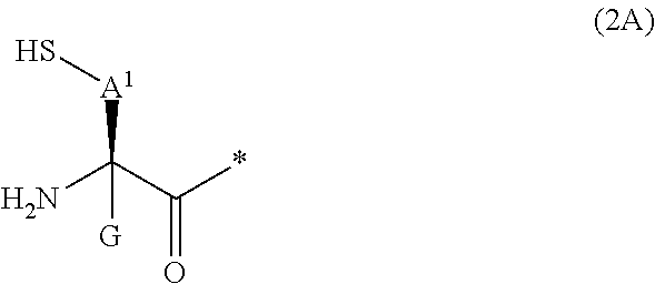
S[A1]C(C(*)=O)(N)[G]
